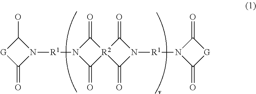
C1(O)[G]C(=O)N1[R1]N1C(=O)[R2]2(C1=O)C(=O)N([R1]N1C(=O)[G]C1=O)C2=O
